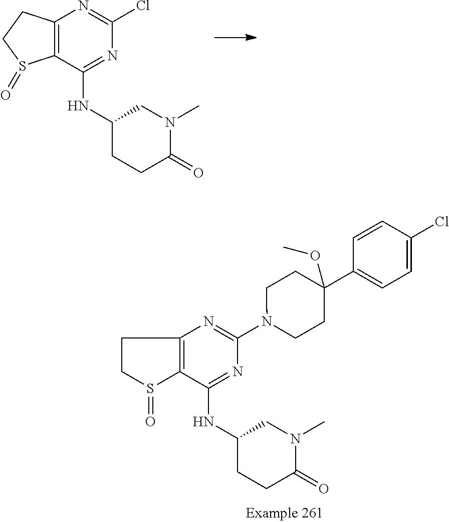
C12=C(C(NC3CCC(=O)N(C)C3)=NC(Cl)=N1)S(=O)CC2.C12=C(C(NC3CCC(=O)N(C)C3)=NC(N3CCC(C4=CC=C(Cl)C=C4)(OC)CC3)=N1)S(=O)CC2
